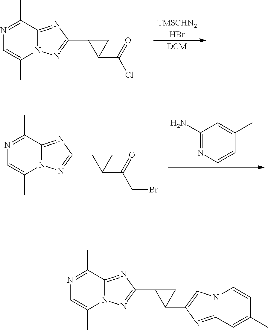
C1(C2C(C(=O)Cl)C2)=NN2C(=N1)C(C)=NC=C2C.C1(C2C(C(=O)CBr)C2)=NN2C(=N1)C(C)=NC=C2C.C1(N)=NC=CC(C)=C1.C1(C2C(C3=CN4C(=N3)C=C(C)C=C4)C2)=NN2C(=N1)C(C)=NC=C2C
